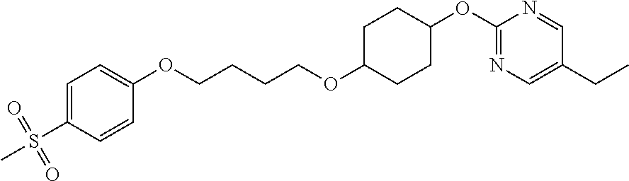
C1=C(S(C)(=O)=O)C=CC(OCCCCOC2CCC(OC3=NC=C(CC)C=N3)CC2)=C1
